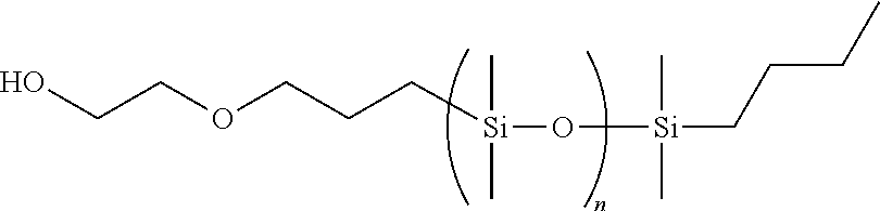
OCCOCCC[Si](O[Si](C)(C)CCCC)(C)C
